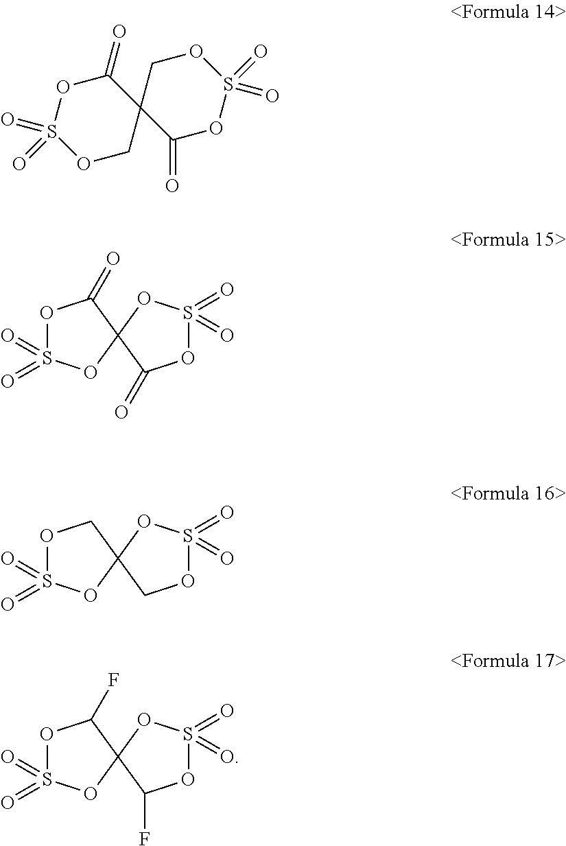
O1CC2(C(=O)OS1(=O)=O)C(=O)OS(=O)(=O)OC2.O1S(=O)(=O)OC2(C1=O)C(=O)OS(=O)(=O)O2.O1S(=O)(=O)OC2(C1)COS(=O)(=O)O2.O1S(=O)(=O)OC2(C1F)C(F)OS(=O)(=O)O2
